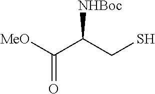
[MeO]C(C(CS)[NHBoc])=O
